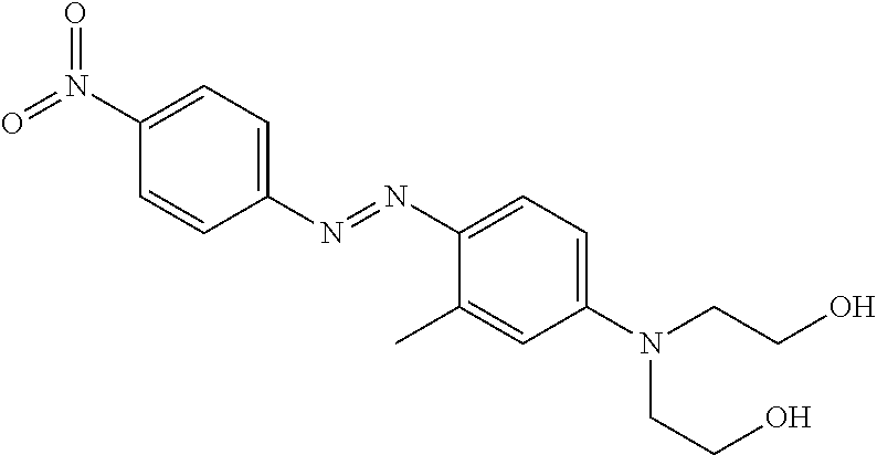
C1(N(=O)=O)=CC=C(N=NC2=CC=C(N(CCO)CCO)C=C2C)C=C1
